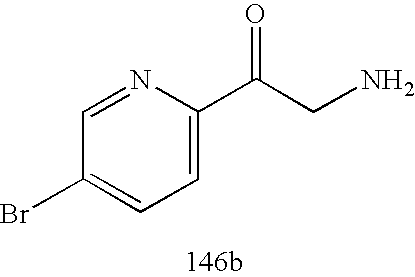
C1(Br)=CC=C(C(CN)=O)N=C1
